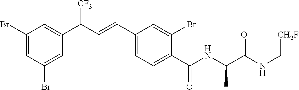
C1(Br)=CC(Br)=CC(C(C=CC2=CC=C(C(NC(C(NC[CH2F])=O)C)=O)C(Br)=C2)[CF3])=C1
